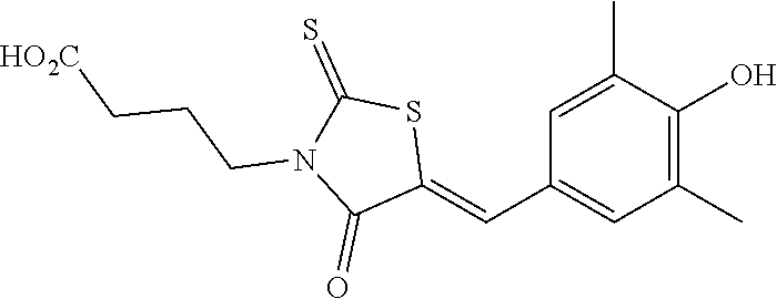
C1(C)=C(O)C(C)=CC(C=C2SC(=S)N(CCC[HO2C])C2=O)=C1
